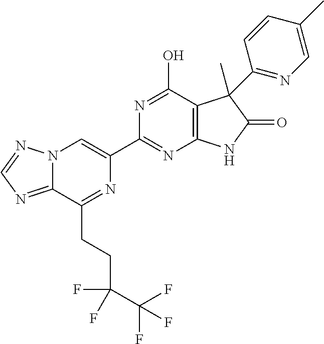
C12=NC=NN1C=C(C1=NC3=C(C(O)=N1)C(C)(C1=NC=C(C)C=C1)C(=O)N3)N=C2CCC(C(F)(F)F)(F)F
